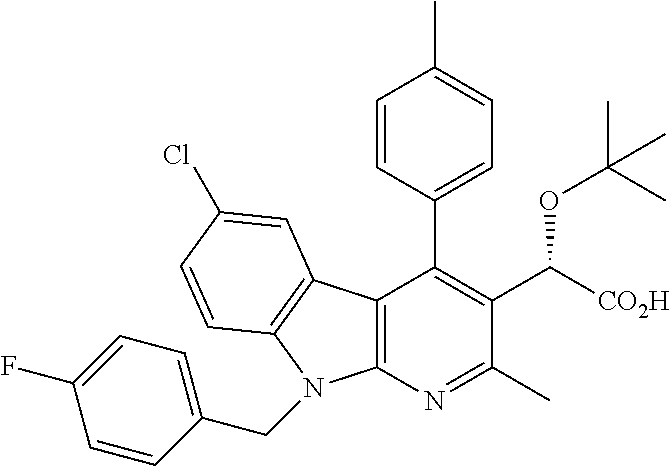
C12=C(N=C(C)C(C([CO2H])OC(C)(C)C)=C1C1=CC=C(C)C=C1)N(CC1=CC=C(F)C=C1)C1=C2C=C(Cl)C=C1
